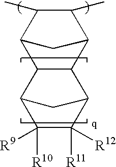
C12C(C3C(C)C(C)C1C3)C1C([R11])([R12])C([R10])([R9])C2C1
